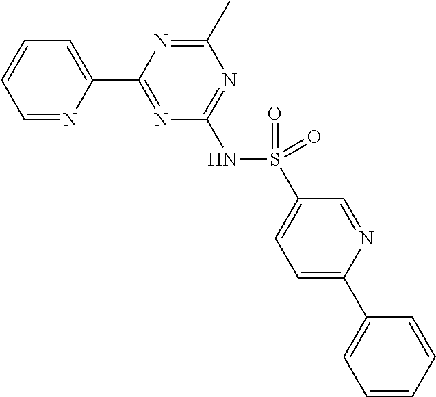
C1=NC(C2=NC(NS(C3=CC=C(C4=CC=CC=C4)N=C3)(=O)=O)=NC(C)=N2)=CC=C1
